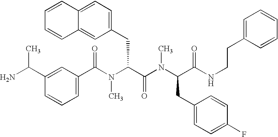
C1(C(N(C(C(N(C(C(NCCC2=CC=CC=C2)=O)CC2=CC=C(F)C=C2)C)=O)CC2=CC=C3C(=C2)C=CC=C3)C)=O)=CC=CC(C(N)C)=C1
